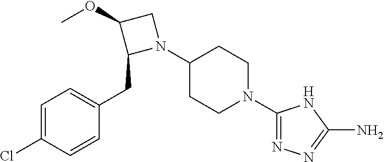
C1=C(Cl)C=CC(CC2N(C3CCN(C4=NN=C(N)N4)CC3)CC2OC)=C1
